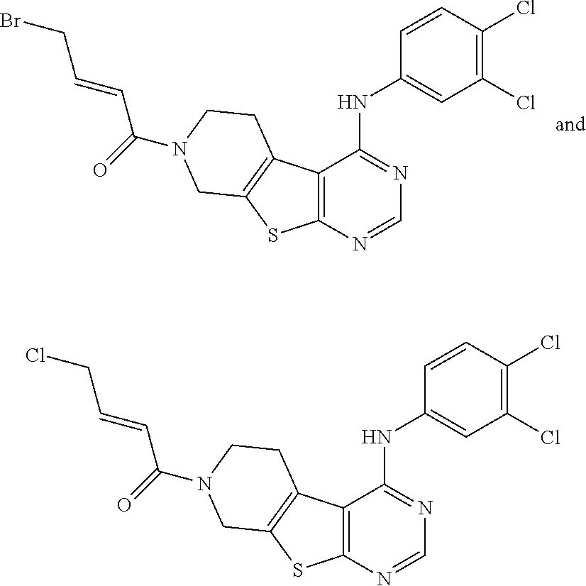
C12=C(C3=C(S1)CN(C(C=CCBr)=O)CC3)C(NC1=CC(Cl)=C(Cl)C=C1)=NC=N2.C12=C(C3=C(S1)CN(C(C=CCCl)=O)CC3)C(NC1=CC(Cl)=C(Cl)C=C1)=NC=N2
